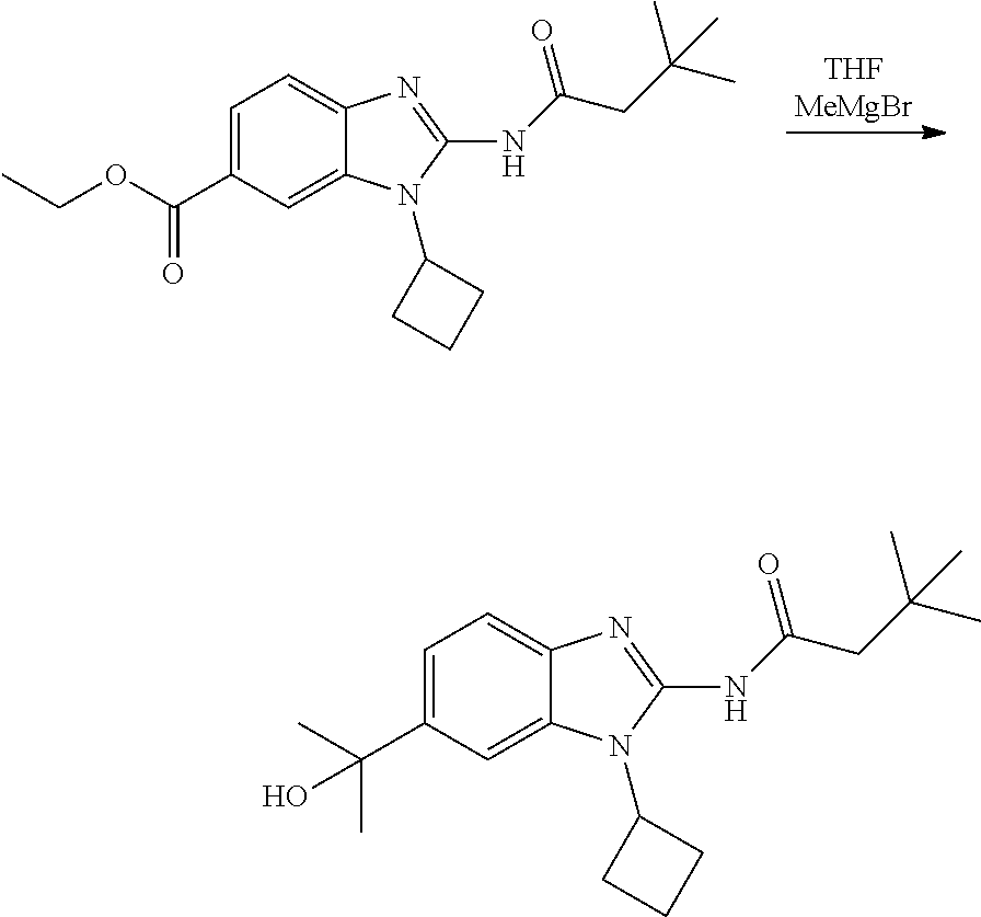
C1=C(C(C)(C)O)C=C2C(=C1)N=C(NC(CC(C)(C)C)=O)N2C1CCC1.C1=C(C(OCC)=O)C=C2C(=C1)N=C(NC(CC(C)(C)C)=O)N2C1CCC1
